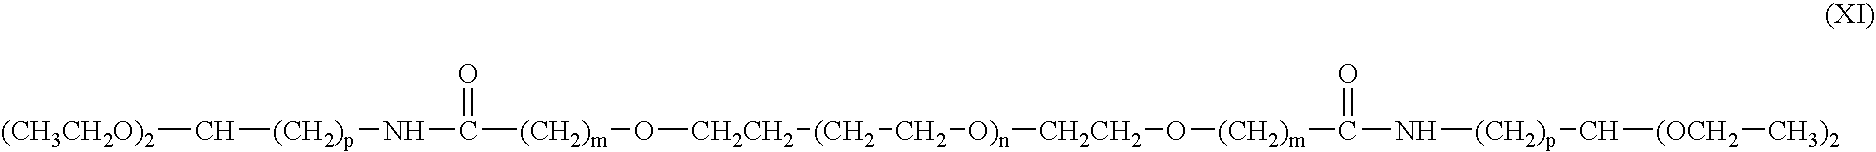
[(CH3CH2O)2]C[(CH2)p]NC([(CH2)m]O[CH2CH2][(CH2]C[O)n][CH2CH2]O[(CH2)m]C(N[(CH2)p]C[(OCH2][CH3)2])=O)=O
